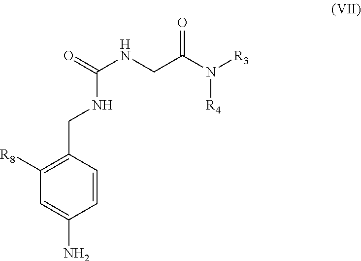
C1=C(N)C=CC(CNC(NCC(N([R3])[R4])=O)=O)=C1[R8]
